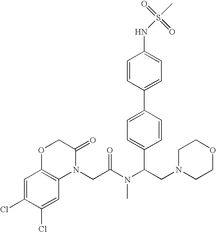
C1=CC(C2=CC=C(NS(=O)(=O)C)C=C2)=CC=C1C(CN1CCOCC1)N(C)C(=O)CN1C(=O)COC2=C1C=C(Cl)C(Cl)=C2
